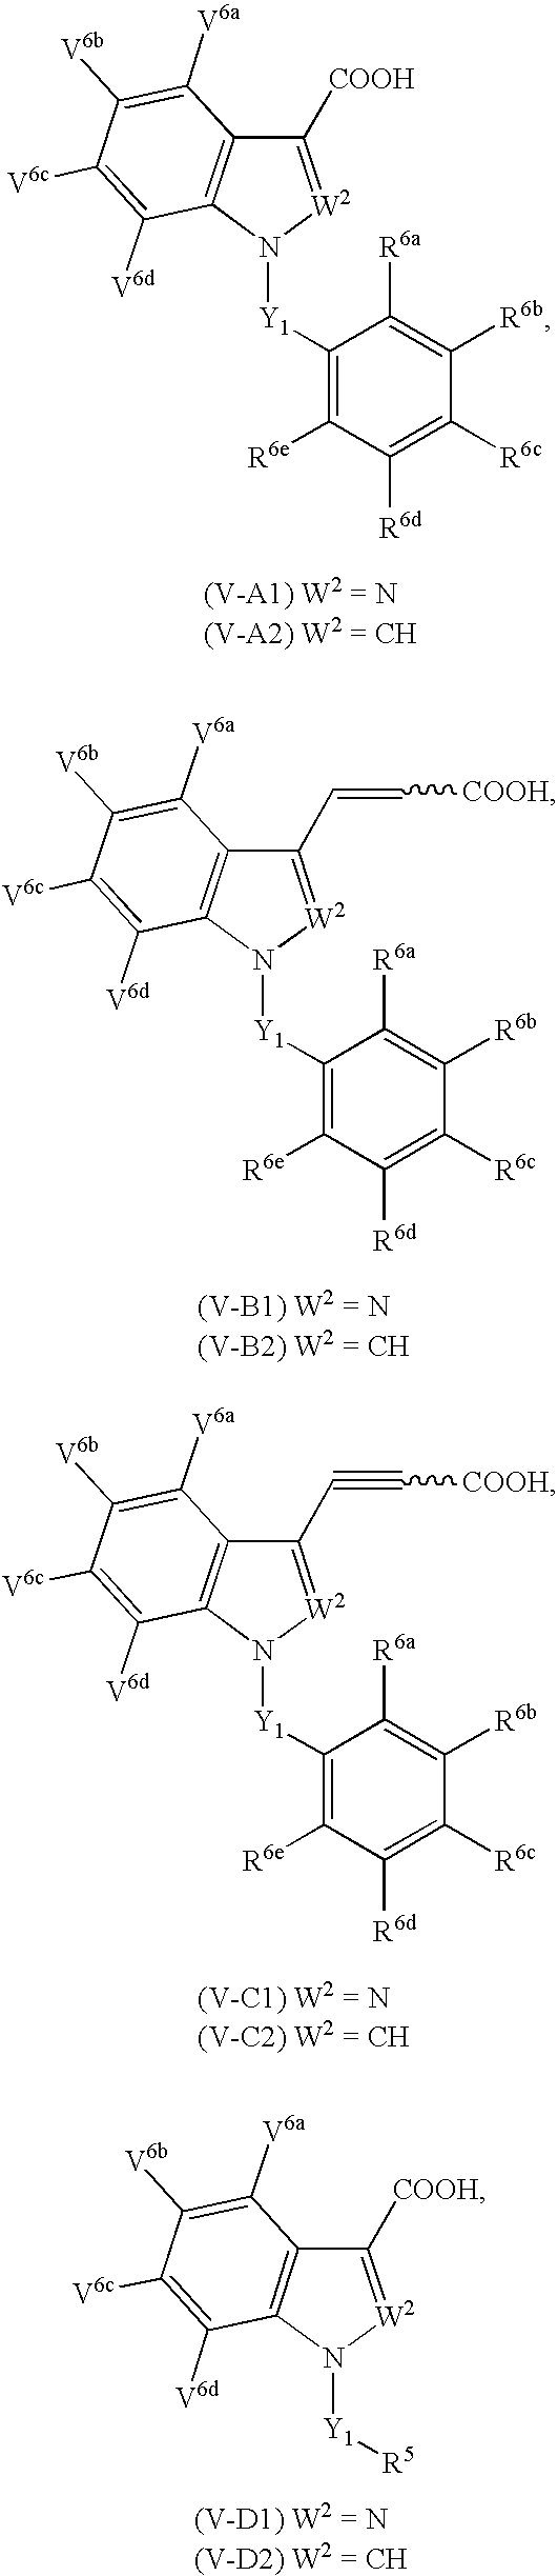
C1([COOH])=[W2]N([Y1]C2=C([R6e])C([R6d])=C([R6c])C([R6b])=C2[R6a])C2=C1C([V6a])=C([V6b])C([V6c])=C2[V6d].C1(C=C[COOH])=[W2]N([Y1]C2=C([R6e])C([R6d])=C([R6c])C([R6b])=C2[R6a])C2=C1C([V6a])=C([V6b])C([V6c])=C2[V6d].C1(C#C[COOH])=[W2]N([Y1]C2=C([R6e])C([R6d])=C([R6c])C([R6b])=C2[R6a])C2=C1C([V6a])=C([V6b])C([V6c])=C2[V6d].C1([COOH])=[W2]N([Y1][R5])C2=C1C([V6a])=C([V6b])C([V6c])=C2[V6d]
